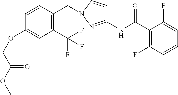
C1(C(F)(F)F)=C(CN2C=CC(NC(C3=C(F)C=CC=C3F)=O)=N2)C=CC(OCC(OC)=O)=C1
